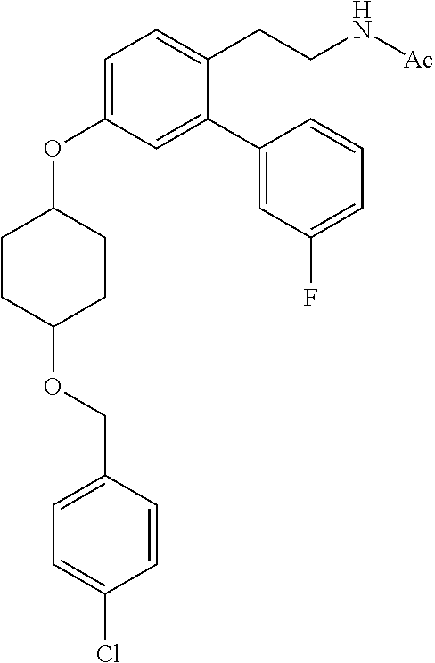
C1=C(OC2CCC(OCC3=CC=C(Cl)C=C3)CC2)C=C(C2=CC(F)=CC=C2)C(CCN[Ac])=C1
